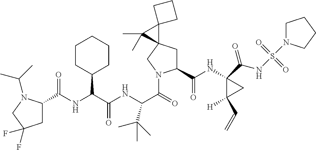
C(NC(C(NC(C(=O)N1C(C(NC2(C(NS(=O)(=O)N3CCCC3)=O)C([H])(C=C)C2)=O)CC2(C1)C1(C2(C)C)CCC1)C(C)(C)C)=O)C1CCCCC1)(=O)C1CC(F)(F)CN1C(C)C
